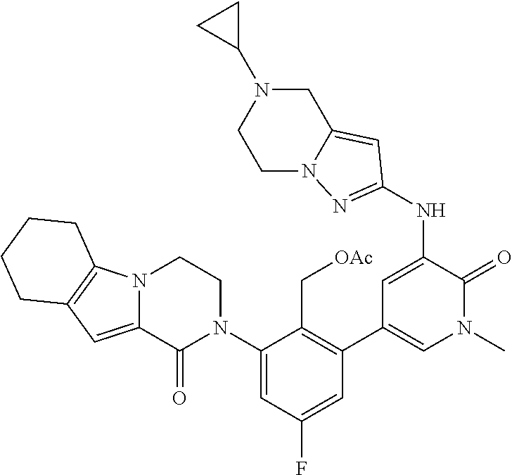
C1N(C2CC2)CCN2C1=CC(NC1=CC(C3=C(C[OAc])C(N4CCN5C(=CC6=C5CCCC6)C4=O)=CC(F)=C3)=CN(C)C1=O)=N2
